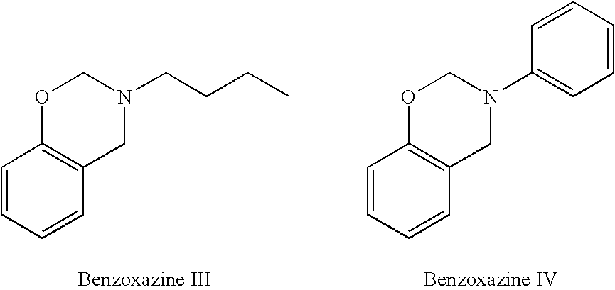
C1=CC=CC2=C1OCN(CCCC)C2.C1=CC=CC2=C1OCN(C1=CC=CC=C1)C2
